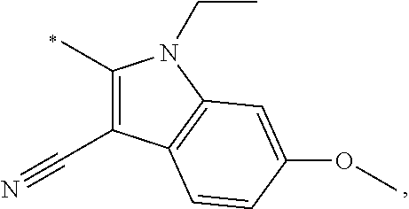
C1(C)=C(C#N)C2=C(N1CC)C=C(OC)C=C2
